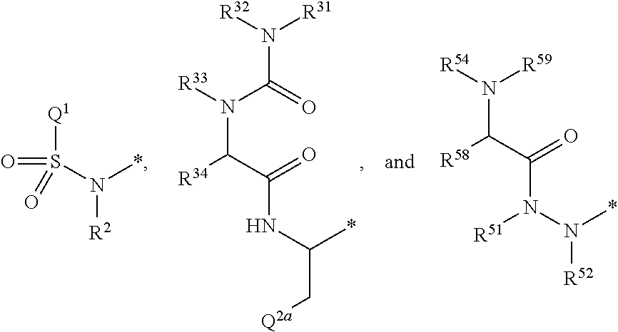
[Q1]S(N([R2])*)(=O)=O.[R32]N([R31])C(=O)N([R33])C([R34])C(=O)NC(C[Q2a])*.[R54]N([R59])C(C(=O)N(N(*)[R52])[R51])[R58]
